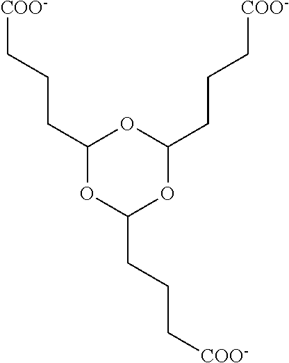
C1(CCC[COO-])OC(CCC[COO-])OC(CCC[COO-])O1
